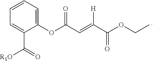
C1(OC(C=C(C(OCC)=O)[H])=O)=CC=CC=C1C([R1O])=O
